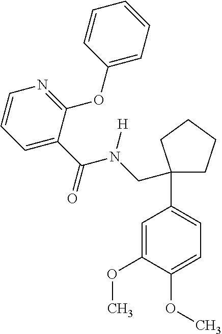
O(C1=CC=C(C2(CN(C(=O)C3=CC=CN=C3OC3=CC=CC=C3)[H])CCCC2)C=C1OC)C
